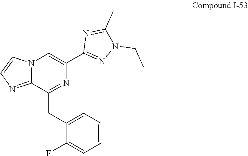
C1(C)=NC(C2=CN3C(=NC=C3)C(CC3=CC=CC=C3F)=N2)=NN1CC
